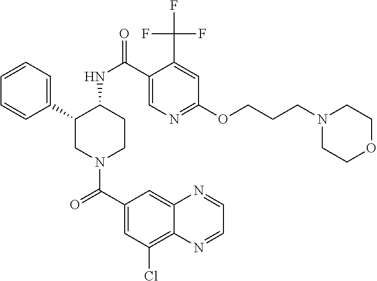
C1=CC=C(C2CN(C(C3=CC(Cl)=C4C(=C3)N=CC=N4)=O)CCC2NC(=O)C2=CN=C(OCCCN3CCOCC3)C=C2C(F)(F)F)C=C1
